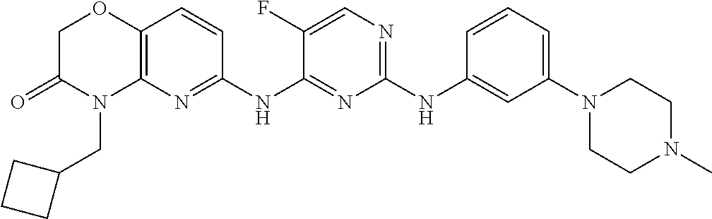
C1(NC2=CC(N3CCN(C)CC3)=CC=C2)=NC=C(F)C(NC2=NC3=C(C=C2)OCC(=O)N3CC2CCC2)=N1
